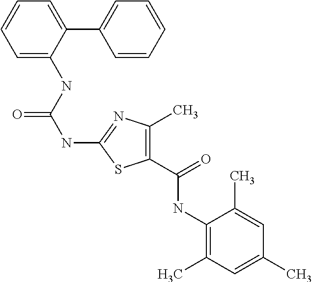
C1=C(C2=CC=CC=C2)C(NC(NC2=NC(C)=C(C(NC3=C(C)C=C(C)C=C3C)=O)S2)=O)=CC=C1
